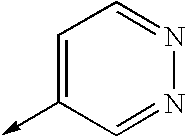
C1=C(->C)C=NN=C1
